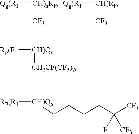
[Qg(R1][CH)nRF][CF3].[Qg(R1][CH)RF][CF3].[Rg(R1][CH)Qg][CH2CF(CF3)2].[CH)Qg](CCCCC([CF3])(F)[CF3])[RF(R1]
